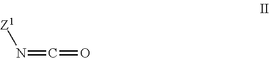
C(=O)=N[Z1]
